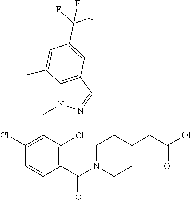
C1(Cl)=C(CN2C3=C(C(C)=N2)C=C(C(F)(F)F)C=C3C)C(Cl)=C(C(=O)N2CCC(CC(=O)O)CC2)C=C1
